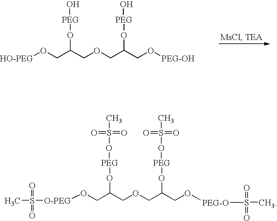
[HO-PEG]OCC(COCC(CO[PEG-OH])O[PEG]O)O[PEG]O.O(CC(COCC(CO[PEG-O]S(=O)(=O)C)O[PEG]OS(=O)(=O)C)O[PEG]OS(=O)(=O)C)[O-PEG]S(=O)(=O)C
